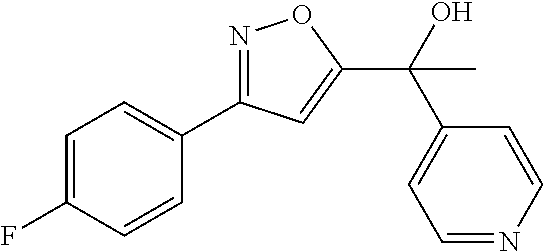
C1=C(F)C=CC(C2=NOC(C(O)(C3=CC=NC=C3)C)=C2)=C1
